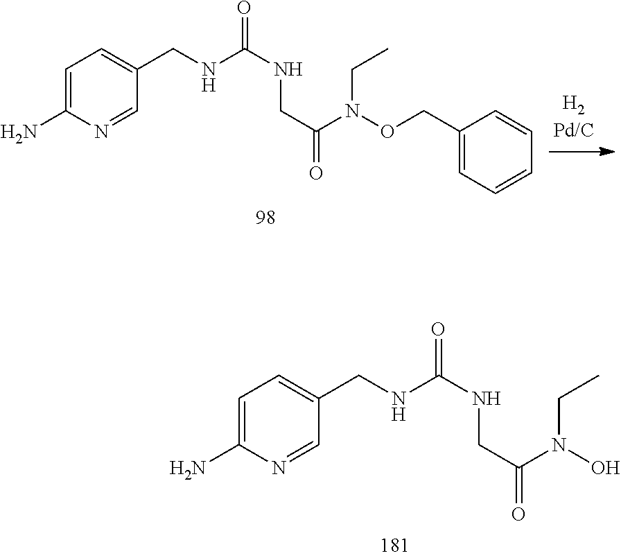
C1=C(N)N=CC(CNC(NCC(=O)N(OCC2=CC=CC=C2)CC)=O)=C1.C1=C(N)N=CC(CNC(NCC(=O)N(O)CC)=O)=C1
